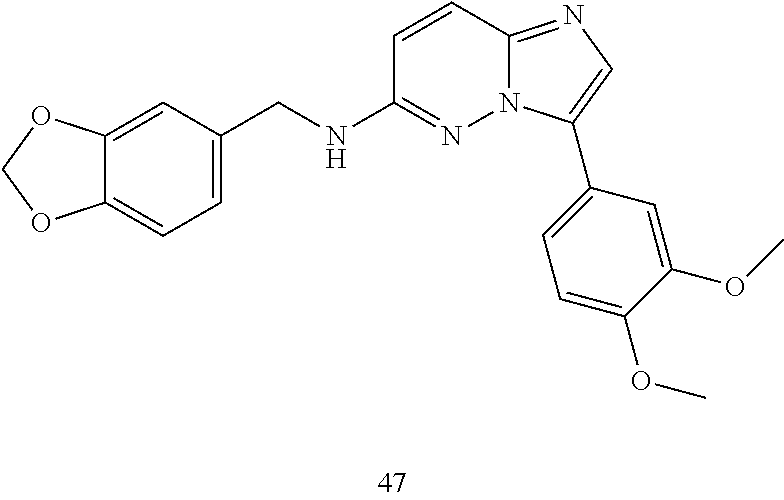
N(C1=NN2C(=NC=C2C2=CC=C(OC)C(OC)=C2)C=C1)CC1=CC=C2C(=C1)OCO2
